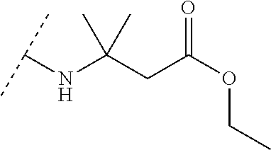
C(CC(OCC)=O)(NC(C)C)(C)C
